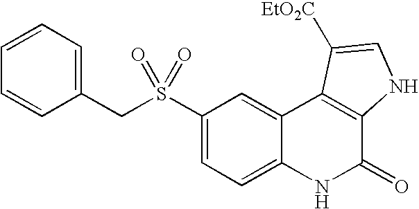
C1=CC(CS(C2=CC=C3C(=C2)C2=C(C(=O)N3)NC=C2[EtO2C])(=O)=O)=CC=C1
